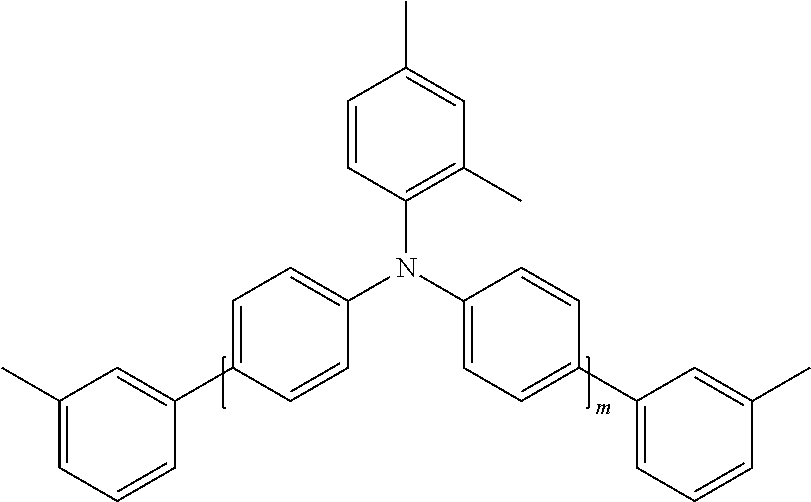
C1=CC(N(C2=CC=C(C3=CC(C)=CC=C3)C=C2)C2=CC=C(C3=CC=CC(C)=C3)C=C2)=C(C)C=C1C
